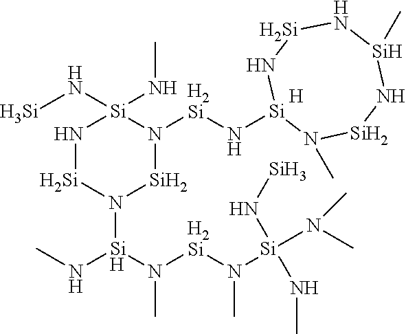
N1[Si]N([Si](N([H2Si]N([Si](N(C)C)(N[Si])NC)C)C)NC)[Si]N([H2Si]N[Si]2N(C)[Si]N[Si](C)N[Si]N2)[Si]1(N[Si])NC.[H]
